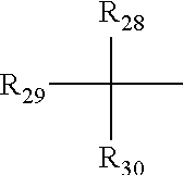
[R29]C(C)([R28])[R30]
